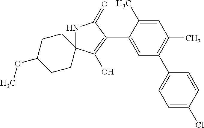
N1C2(C(O)=C(C3=CC(C4=CC=C(Cl)C=C4)=C(C)C=C3C)C1=O)CCC(OC)CC2
